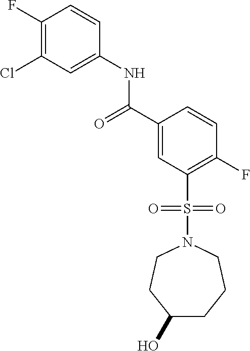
C1(Cl)=C(F)C=CC(NC(=O)C2=CC(S(=O)(=O)N3CCC(O)CCC3)=C(F)C=C2)=C1
